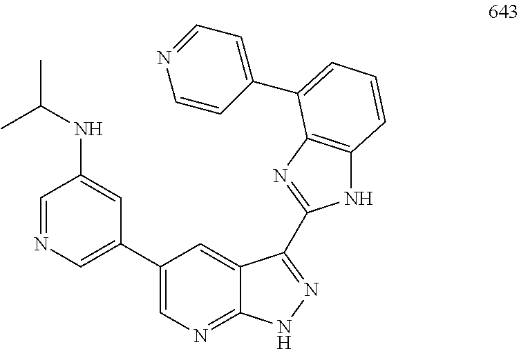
C1=NC=C(C2=CN=C3C(=C2)C(C2=NC4=C(N2)C=CC=C4C2=CC=NC=C2)=NN3)C=C1NC(C)C
